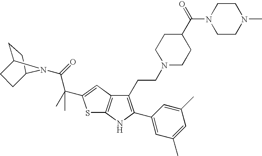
S1C2=C(C=C1C(C(=O)N1C3CCC1CC3)(C)C)C(CCN1CCC(C(=O)N3CCN(C)CC3)CC1)=C(C1=CC(C)=CC(C)=C1)N2
